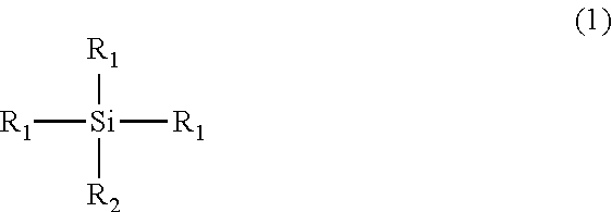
[R1][Si]([R1])([R1])[R2]
